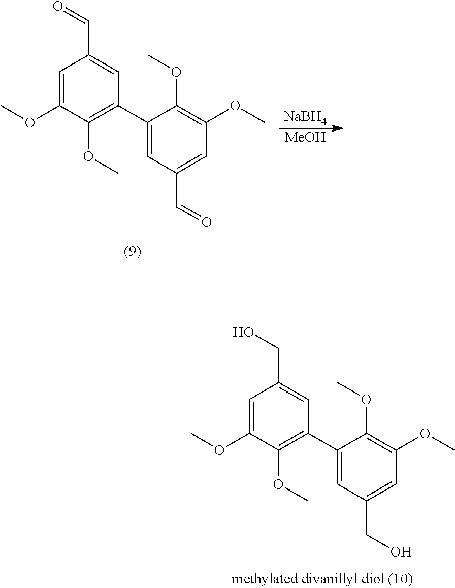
C1=C(OC)C(OC)=C(C2=CC(CO)=CC(OC)=C2OC)C=C1CO.[NaBH4].[MeOH].C1=C(OC)C(OC)=C(C2=CC(C=O)=CC(OC)=C2OC)C=C1C=O
